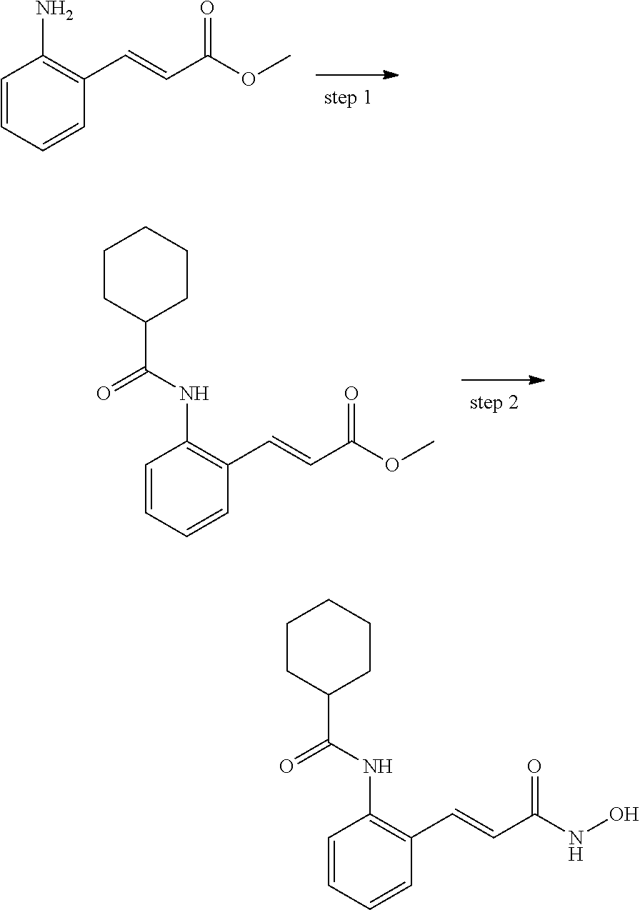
C1=CC=CC(C=CC(OC)=O)=C1N.C1=CC=CC(C=CC(OC)=O)=C1NC(C1CCCCC1)=O.C1=CC=CC(C=CC(NO)=O)=C1NC(C1CCCCC1)=O
